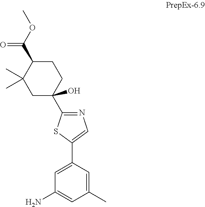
C1=C(C2=CN=C(C3(O)CCC(C(OC)=O)C(C)(C)C3)S2)C=C(C)C=C1N
